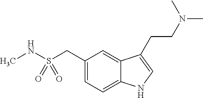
C1(CS(NC)(=O)=O)=CC=C2C(=C1)C(CCN(C)C)=CN2
